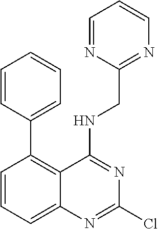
C1=CC=CC=C1C1=C2C(=CC=C1)N=C(Cl)N=C2NCC1=NC=CC=N1
